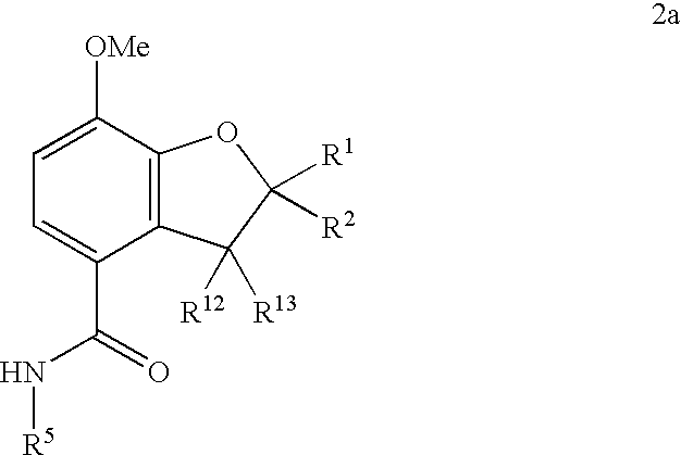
C12=C(C([OMe])=CC=C1C(=O)N[R5])OC([R1])([R2])C2([R12])[R13]
